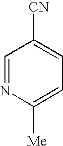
C1=NC([Me])=CC=C1[CN]
